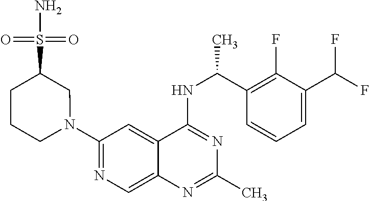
N1(C2=NC=C3C(=C2)C(NC(C2=C(F)C(C(F)F)=CC=C2)C)=NC(C)=N3)CC(S(N)(=O)=O)CCC1
